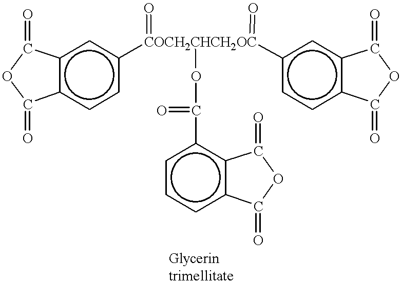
c12c(ccc([COCH2CHCH2OC](c3ccc4c(c3)C(=O)OC4=O)(=O)(=O)OC(=O)c3cccc4c3C(=O)OC4=O)c1)C(=O)OC2=O
